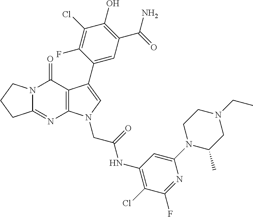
C12=NC3=C(C(=O)N1CCC2)C(C1=CC(C(N)=O)=C(O)C(Cl)=C1F)=CN3CC(NC1=C(Cl)C(F)=NC(N2C(C)CN(CC)CC2)=C1)=O
